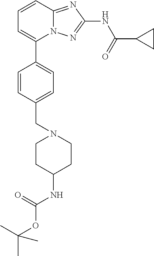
C1=CC2=NC(NC(=O)C3CC3)=NN2C(C2=CC=C(CN3CCC(NC(OC(C)(C)C)=O)CC3)C=C2)=C1
